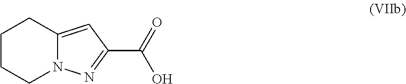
C1CCN2C(=CC(C(O)=O)=N2)C1
